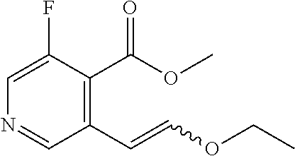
C1=C(F)C(C(OC)=O)=C(C=COCC)C=N1
